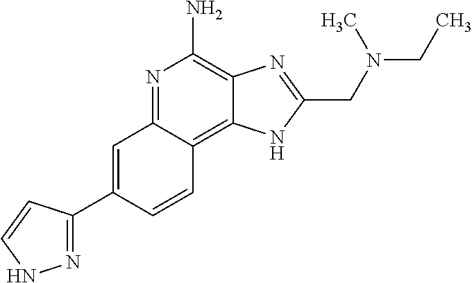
C1=C(C2=NNC=C2)C=CC2=C3C(=C(N)N=C12)N=C(CN(CC)C)N3
